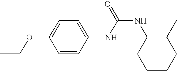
CCOC1=CC=C(NC(NC2CCCCC2C)=O)C=C1
